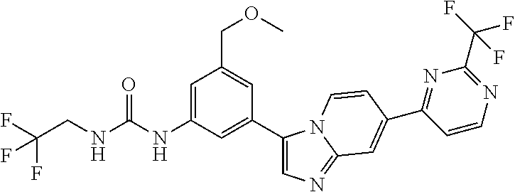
FC(CNC(NC1=CC(COC)=CC(C2=CN=C3N2C=CC(C2=NC(C(F)(F)F)=NC=C2)=C3)=C1)=O)(F)F
